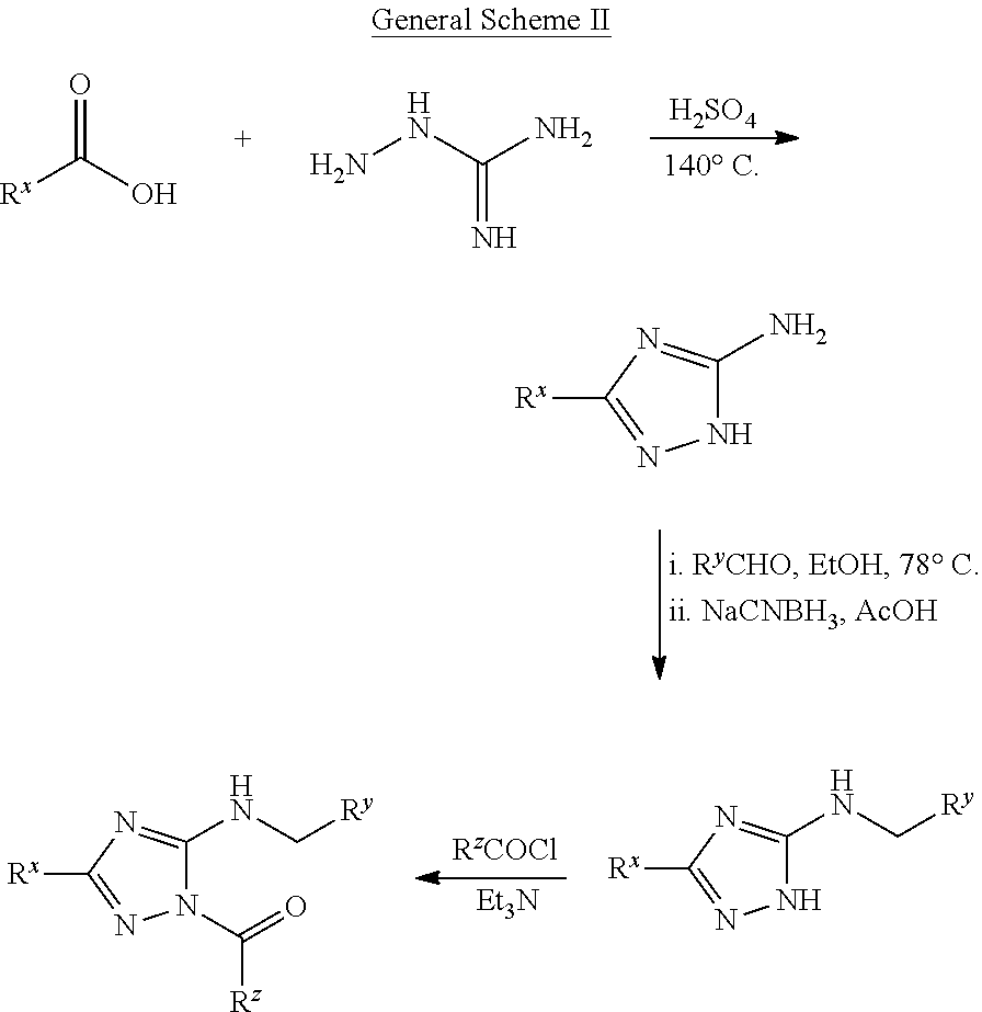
[H2SO4].O=C(O)[Rx].NNC(N)=N.N1C(N)=NC([Rx])=N1.N1(C(=O)[Rz])C(NC[Ry])=NC([Rx])=N1.[Et3N].N1C(NC[Ry])=NC([Rx])=N1
